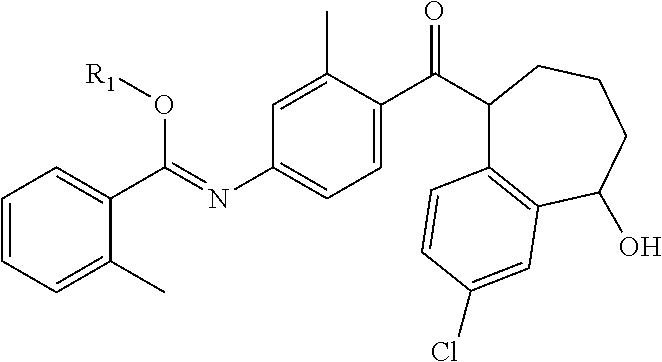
C1(C(O[R1])=NC2=CC=C(C(C3C4=C(C(O)CCC3)C=C(Cl)C=C4)=O)C(C)=C2)=CC=CC=C1C
